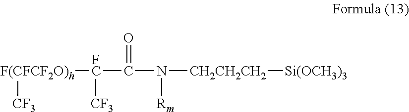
[F(CFCF2O)h]([CF3])[FC]([CF3])C(=O)N([CH2CH2CH2][Si(OCH3)3])[Rm]
